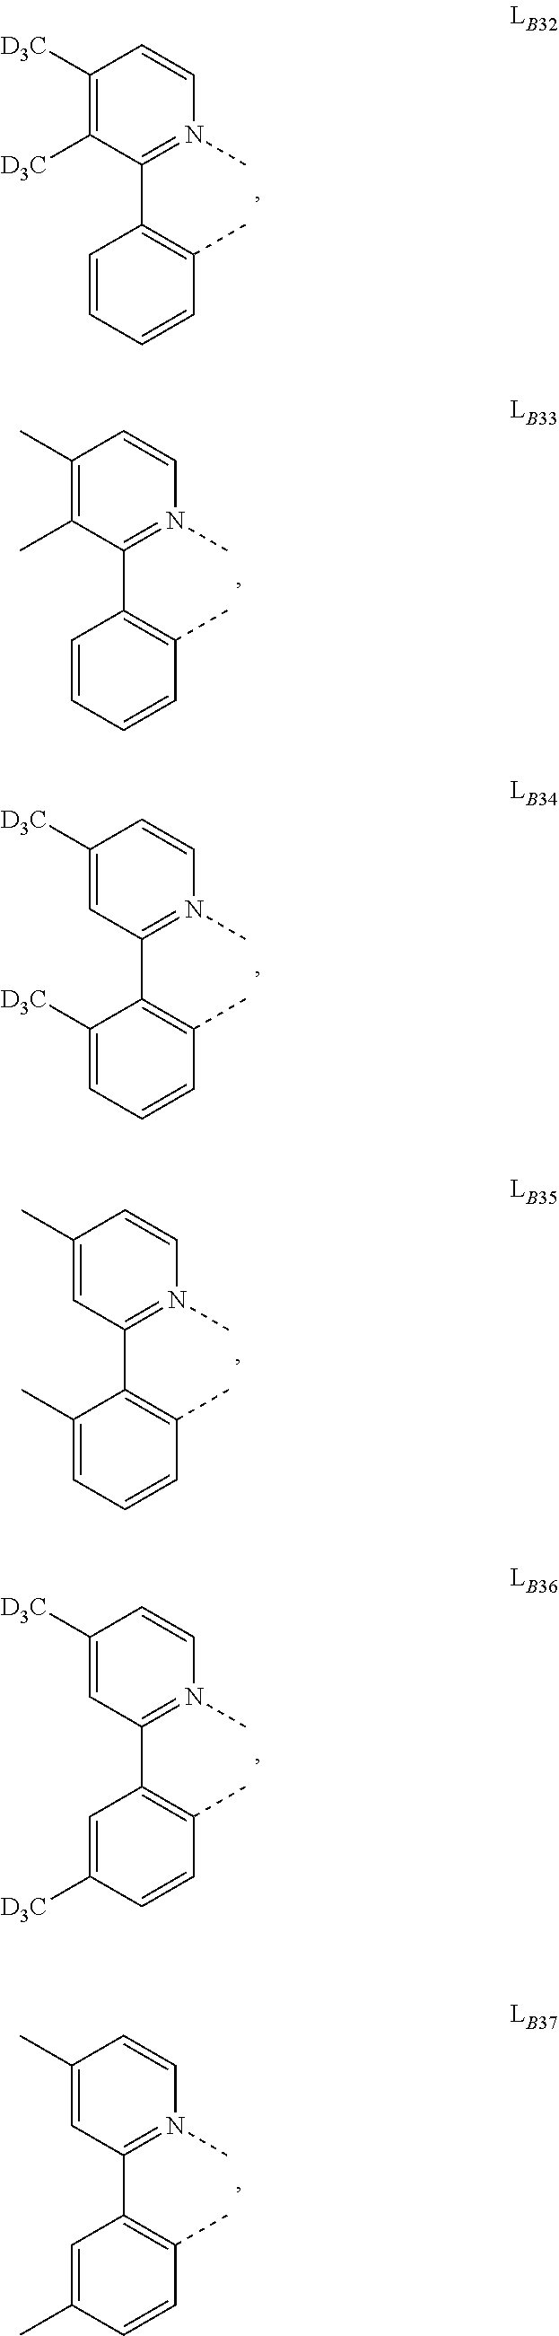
C1([D3C])=C([D3C])C(C2=C(C)C=CC=C2)=N(C)C=C1.C1(C)=C(C)C(C2=C(C)C=CC=C2)=N(C)C=C1.C1([D3C])=CC(C2=C(C)C=CC=C2[D3C])=N(C)C=C1.C1([D3C])=CC(C2=C(C)C=CC([D3C])=C2)=N(C)C=C1.C1(C)=CC(C2=C(C)C=CC(C)=C2)=N(C)C=C1.C1(C)=CC(C2=C(C)C=CC=C2C)=N(C)C=C1
